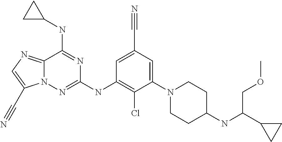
C1=C(C#N)C=C(N2CCC(NC(C3CC3)COC)CC2)C(Cl)=C1NC1=NN2C(=NC=C2C#N)C(NC2CC2)=N1
